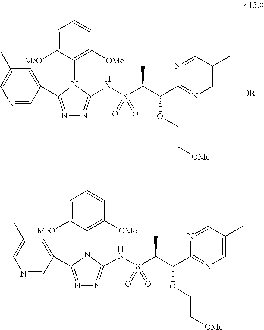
C1=C([MeO])C(N2C(C3=CC(C)=CN=C3)=NN=C2NS(C(C(C2=NC=C(C)C=N2)OCC[OMe])C)(=O)=O)=C([OMe])C=C1.C1=C([MeO])C(N2C(C3=CC(C)=CN=C3)=NN=C2NS(C(C(C2=NC=C(C)C=N2)OCC[OMe])C)(=O)=O)=C([OMe])C=C1
